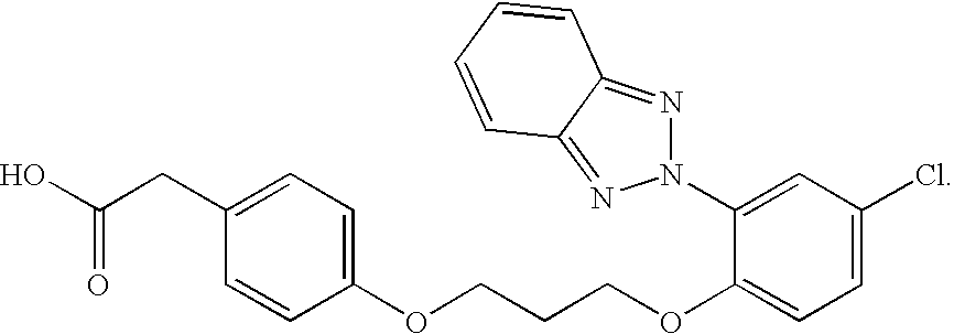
OC(CC1=CC=C(OCCCOC2=CC=C(Cl)C=C2N2N=C3C(=N2)C=CC=C3)C=C1)=O
